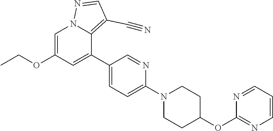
C1=C(OCC)C=C(C2=CC=C(N3CCC(OC4=NC=CC=N4)CC3)N=C2)C2=C(C#N)C=NN12
